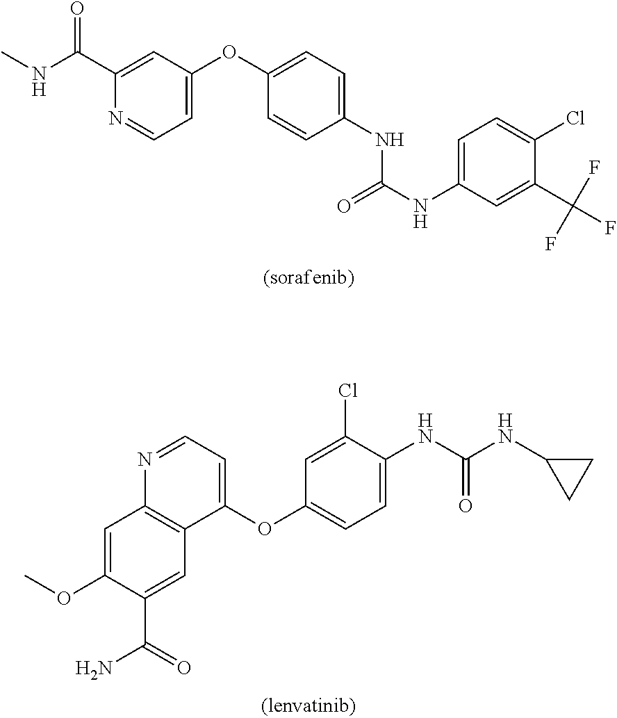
C1=C(OC2=CC=C(NC(NC3=CC=C(Cl)C(C(F)(F)F)=C3)=O)C=C2)C=C(C(NC)=O)N=C1.COC1=CC2=C(C=C1C(N)=O)C(OC1=CC=C(NC(NC3CC3)=O)C(Cl)=C1)=CC=N2
